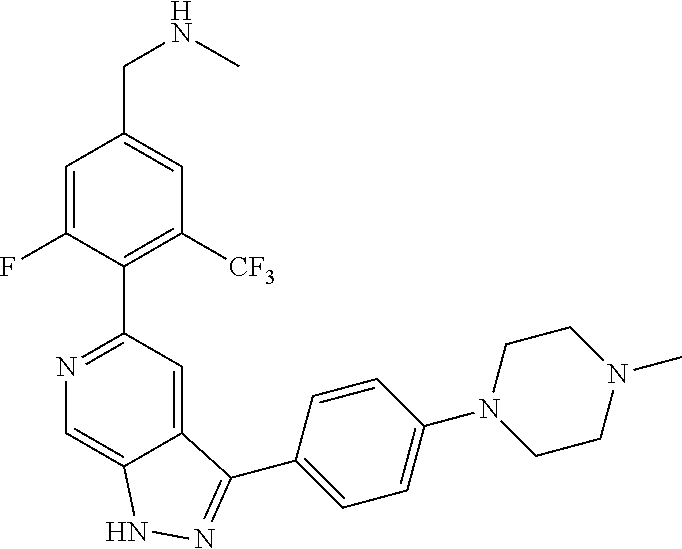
N1=C(C2=C([CF3])C=C(CNC)C=C2F)C=C2C(=C1)NN=C2C1=CC=C(N2CCN(C)CC2)C=C1
